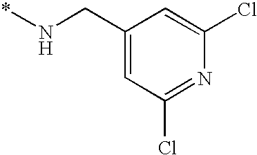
C1(CN*)=CC(Cl)=NC(Cl)=C1
